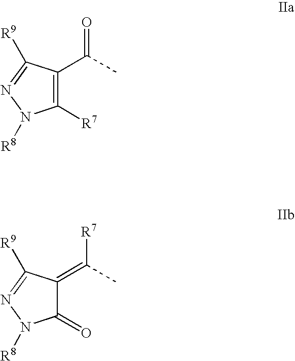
C1([R7])=C(C(C)=O)C([R9])=NN1[R8].C1(=O)C(=C(C)[R7])C([R9])=NN1[R8]
